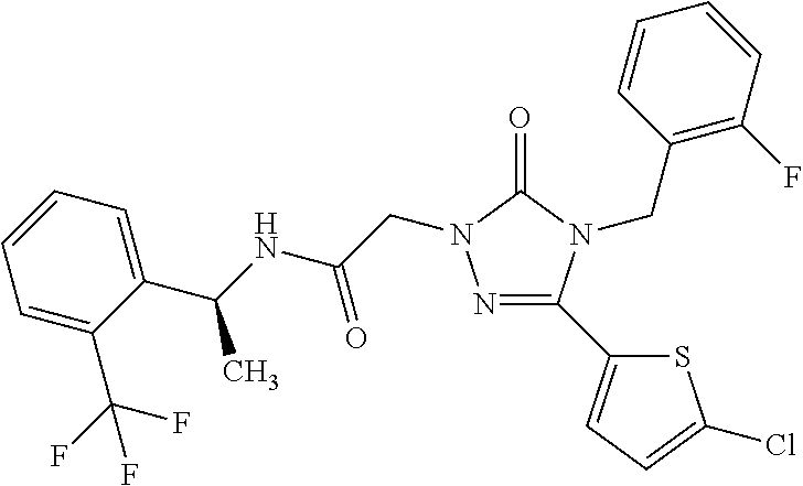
N1=C(C2=CC=C(Cl)S2)N(CC2=C(F)C=CC=C2)C(=O)N1CC(=O)NC(C1=CC=CC=C1C(F)(F)F)C
